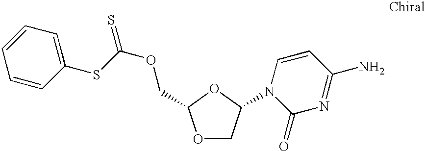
O1CC(N2C(=O)N=C(N)C=C2)OC1COC(SC1=CC=CC=C1)=S
